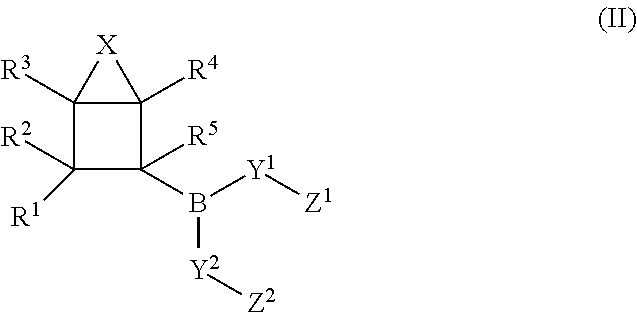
C12([R3])C([R1])([R2])C(B([Y1][Z1])[Y2][Z2])([R5])C1([R4])[X]2
